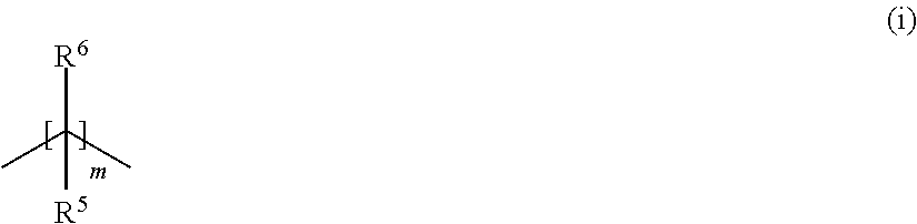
[R6]C(C)(C)[R5]
